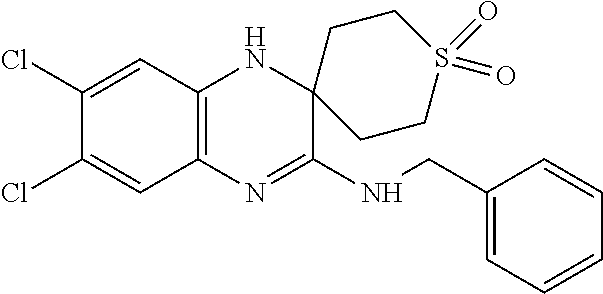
C12=C(N=C(NCC3=CC=CC=C3)C3(N1)CCS(=O)(=O)CC3)C=C(Cl)C(Cl)=C2
